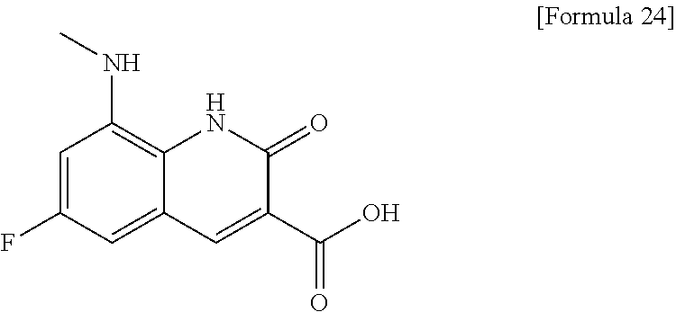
C1=C(F)C=C2C(=C1NC)NC(=O)C(C(O)=O)=C2
